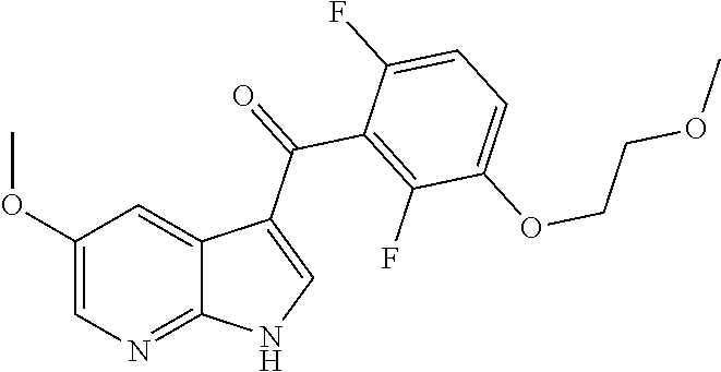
C1(OC)=CN=C2C(=C1)C(C(=O)C1=C(F)C(OCCOC)=CC=C1F)=CN2
